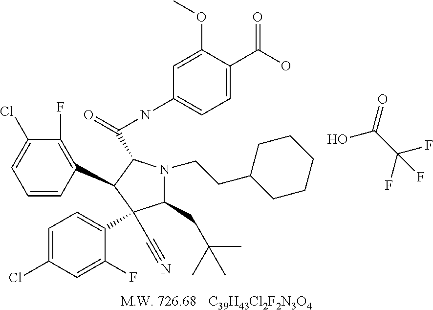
[C39H43Cl2F2N3O4].C1=CC(C2C(C(NC3=CC=C(C(O)=O)C(OC)=C3)=O)N(CCC3CCCCC3)C(CC(C)(C)C)C2(C2=CC=C(Cl)C=C2F)C#N)=C(F)C(Cl)=C1.O=C(C(F)(F)F)O
